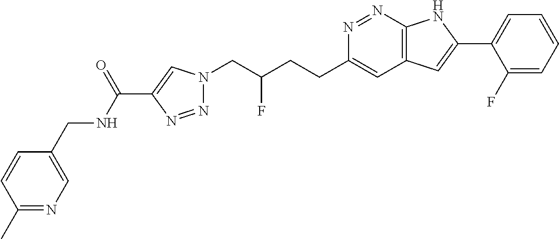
N1=NC2=C(C=C1CCC(CN1N=NC(C(NCC3=CN=C(C)C=C3)=O)=C1)F)C=C(C1=CC=CC=C1F)N2
